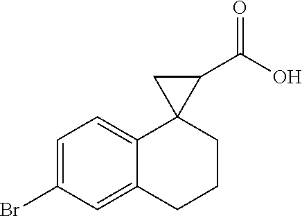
C1=C(Br)C=C2C(=C1)C1(CCC2)C(C(O)=O)C1
